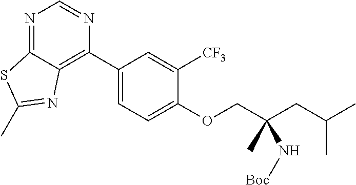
N1=C2C(=C(C3=CC=C(OCC(CC(C)C)(C)N[Boc])C([CF3])=C3)N=C1)N=C(C)S2
